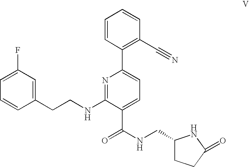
C1=C(F)C=C(CCNC2=NC(C3=C(C#N)C=CC=C3)=CC=C2C(NCC2CCC(=O)N2)=O)C=C1
